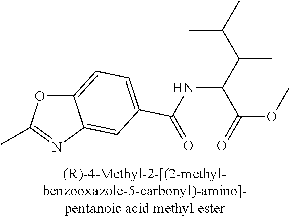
C12=CC=C(C(NC(C(C)C(C)C)C(OC)=O)=O)C=C1N=C(C)O2
